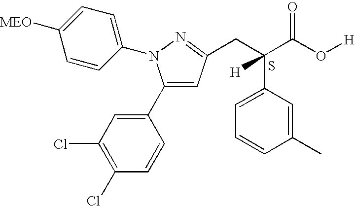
C1(Cl)=C(Cl)C=C(C2=CC(CC(C(O[H])=O)(C3=CC=CC(C)=C3)[H])=NN2C2=CC=C([MEO])C=C2)C=C1.S
